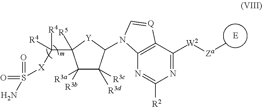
[E].C1([R3b])([R3a])C([R3d])([R3c])C(N2C3=C(C([W2][Za]C)=NC([R2])=N3)[Q]=C2)[Y]C1(C([R4])([R4])[X]S(=O)(=O)N)[R5]
